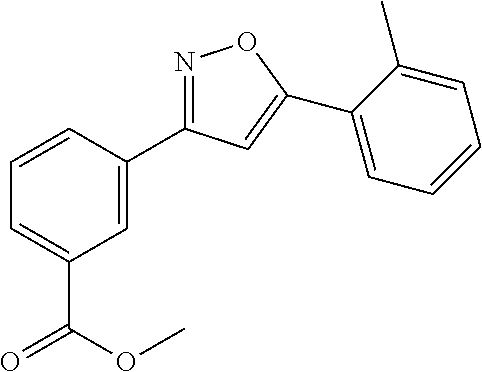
N1=C(C2=CC(C(=O)OC)=CC=C2)C=C(C2=CC=CC=C2C)O1
